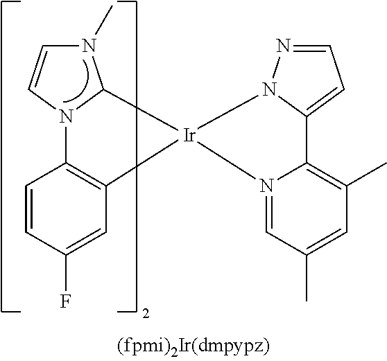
C1=CC(F)=CC2=C1N1C(N(C)C=C1)[Ir]21N2=CC(C)=CC(C)=C2C2=CC=NN21
